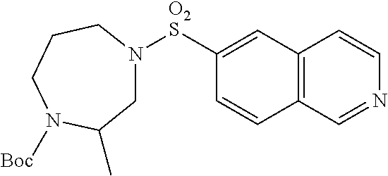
N1([O2S]C2=CC3=C(C=C2)C=NC=C3)CCCN([Boc])C(C)C1
